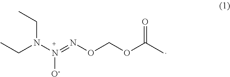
CCN(N(=NOCOC(C)=O)[O-])CC
